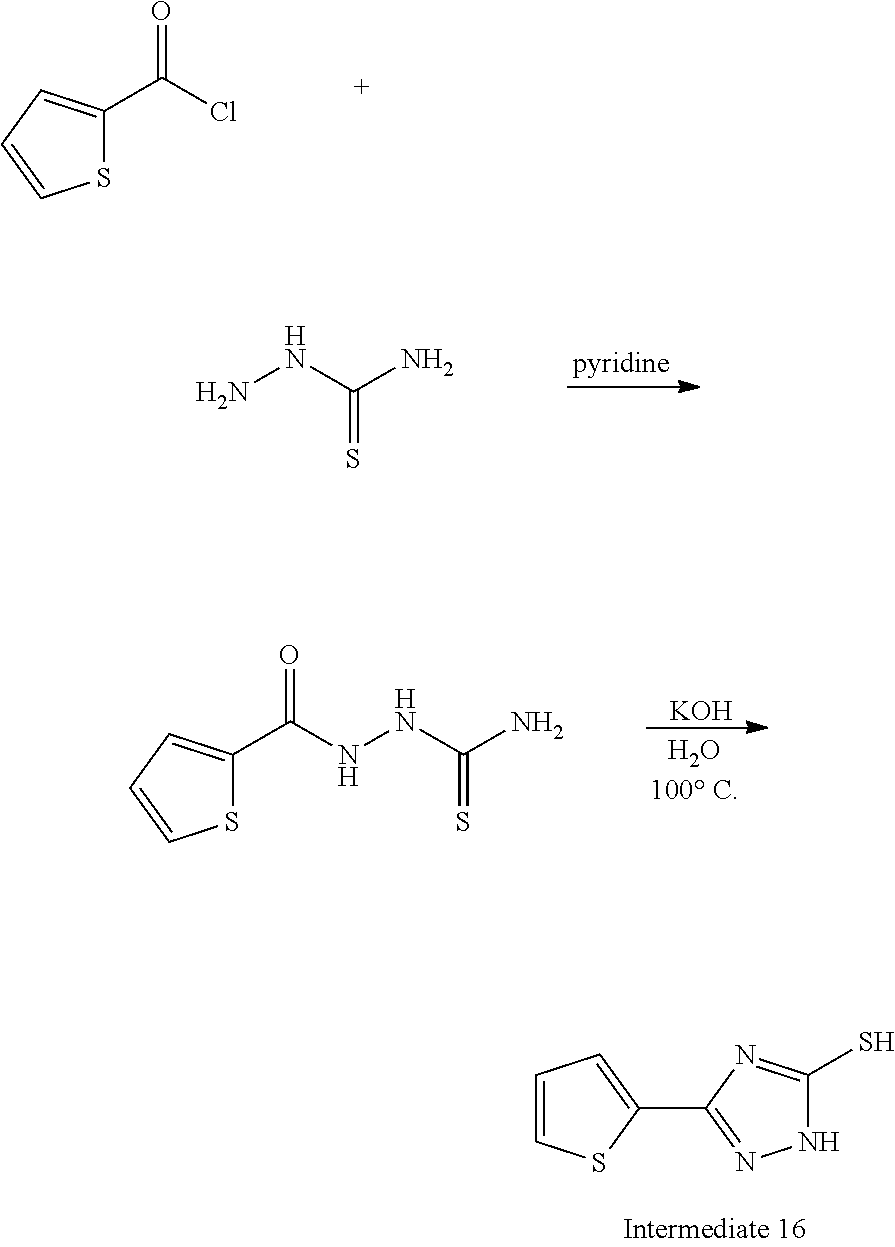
S1C(C(Cl)=O)=CC=C1.NNC(N)=S.[KOH].S1C(C(NNC(=S)N)=O)=CC=C1.C1=CSC(C2=NNC(S)=N2)=C1
